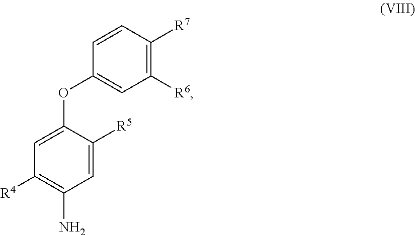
C1=C(OC2=CC([R6])=C([R7])C=C2)C([R5])=CC(N)=C1[R4]
